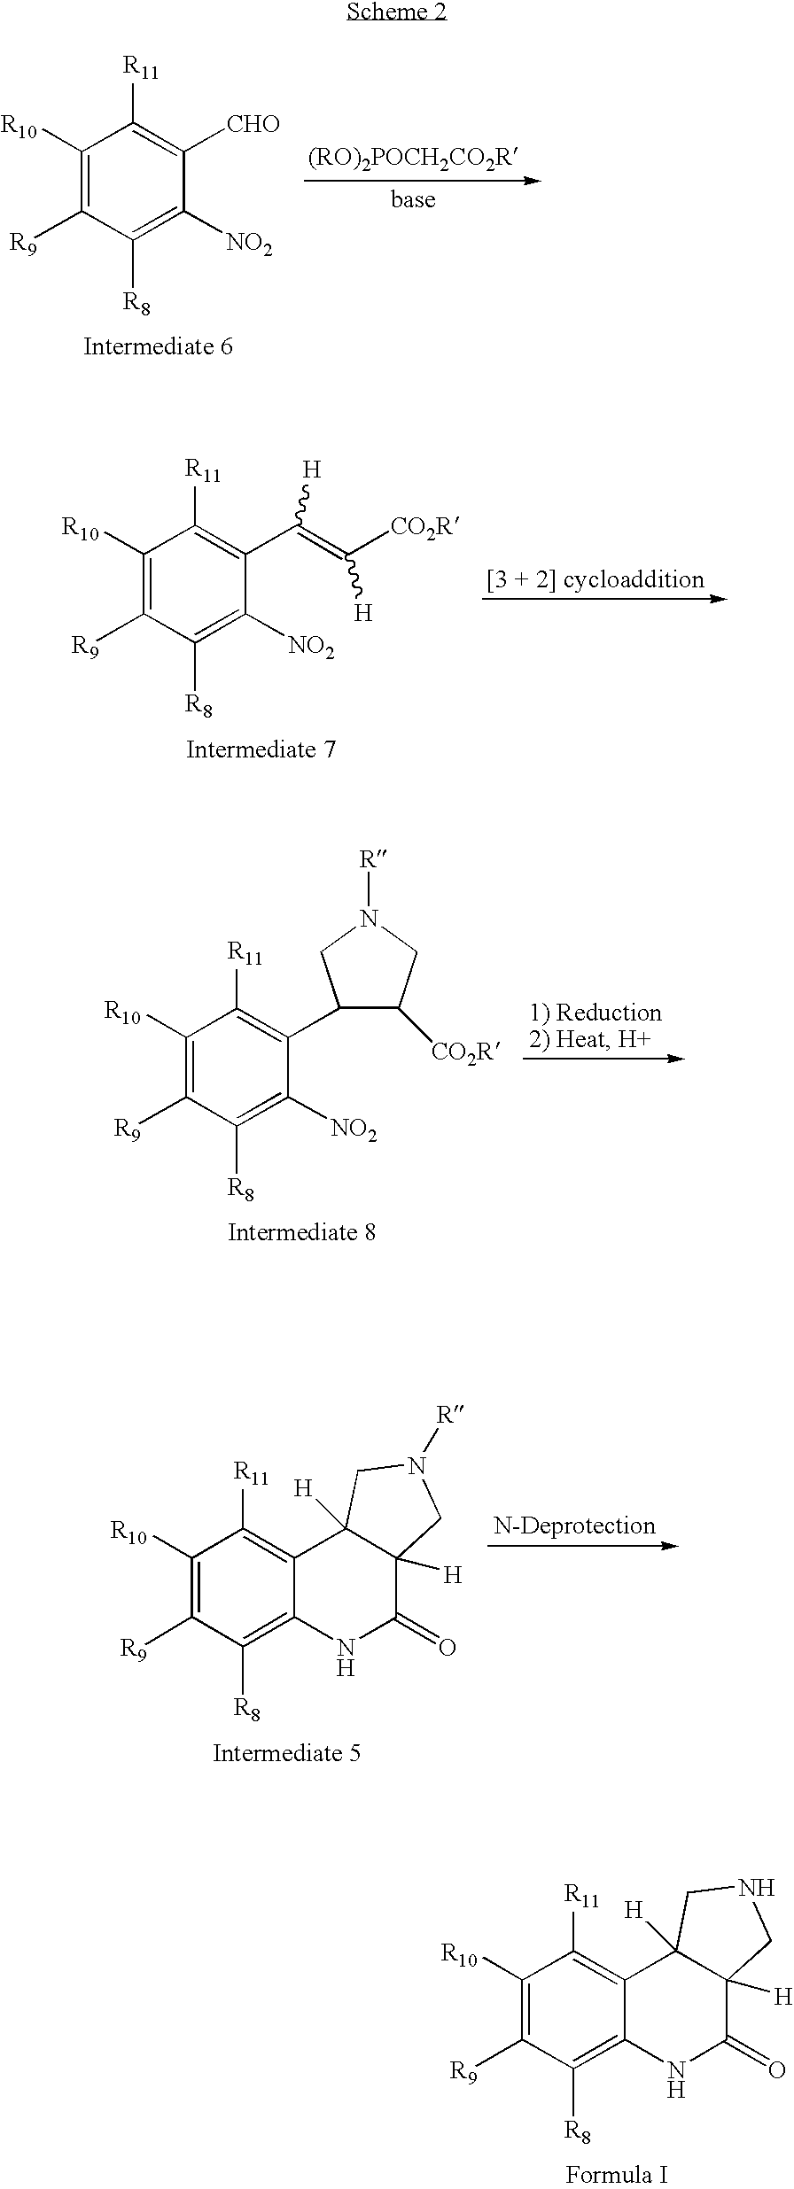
C1([R10])=C([R9])C([R8])=C([NO2])C(C2C([CO2R])CN([R])C2)=C1[R11].C1([R10])=C([R9])C([R8])=C2C(=C1[R11])C1([H])C([H])(C(=O)N2)CN([R])C1.C1([R10])=C([R9])C([R8])=C2C(=C1[R11])C1([H])C([H])(C(=O)N2)CNC1.C1([R10])=C([R9])C([R8])=C([NO2])C([CHO])=C1[R11].C1([R10])=C([R9])C([R8])=C([NO2])C(C(=C([CO2R])[H])[H])=C1[R11]
